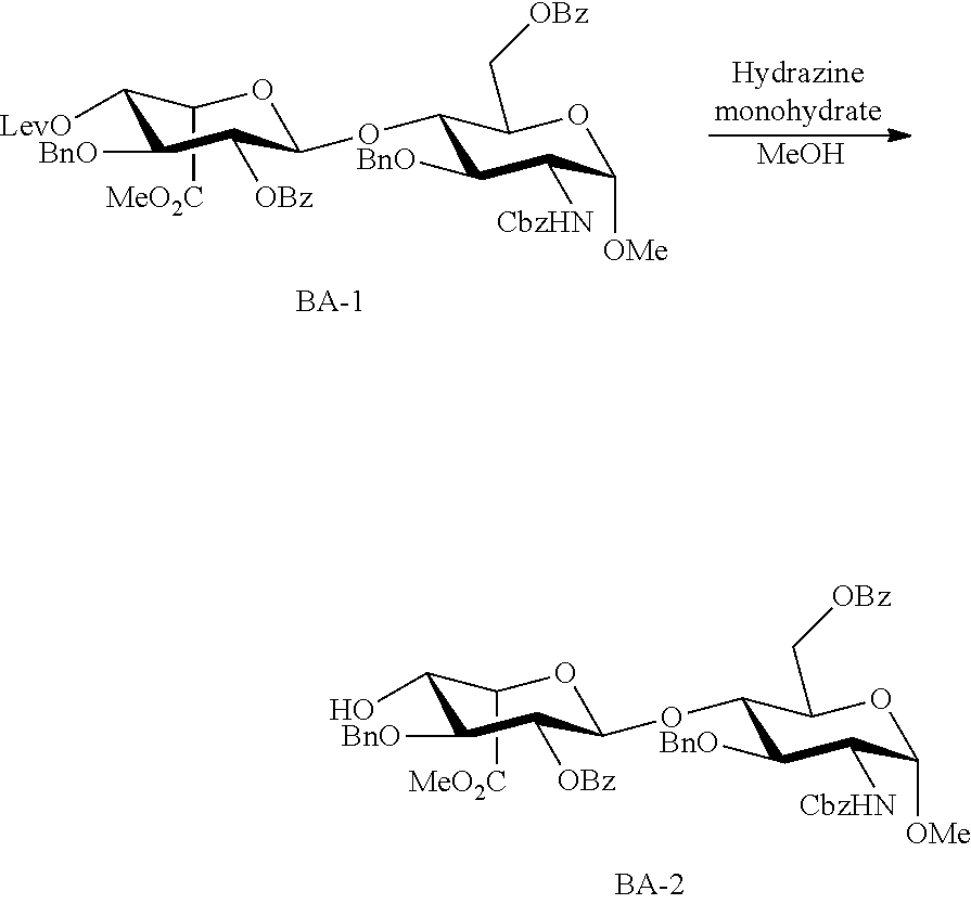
C1([MeO2C])C([LevO])C([BnO])C([OBz])C(OC2C(C[OBz])OC([OMe])C([CbzHN])C2[BnO])O1.[MeOH].C1([MeO2C])C(O)C([BnO])C([OBz])C(OC2C(C[OBz])OC([OMe])C([CbzHN])C2[BnO])O1
